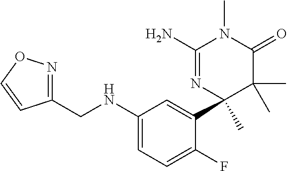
C1(N)=NC(C2=CC(NCC3=NOC=C3)=CC=C2F)(C)C(C)(C)C(=O)N1C
